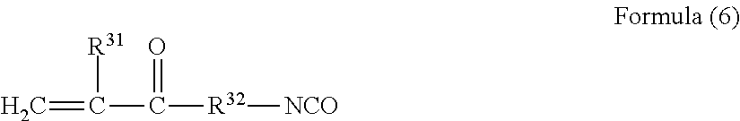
C=C(C([R32][NCO])=O)[R31]
